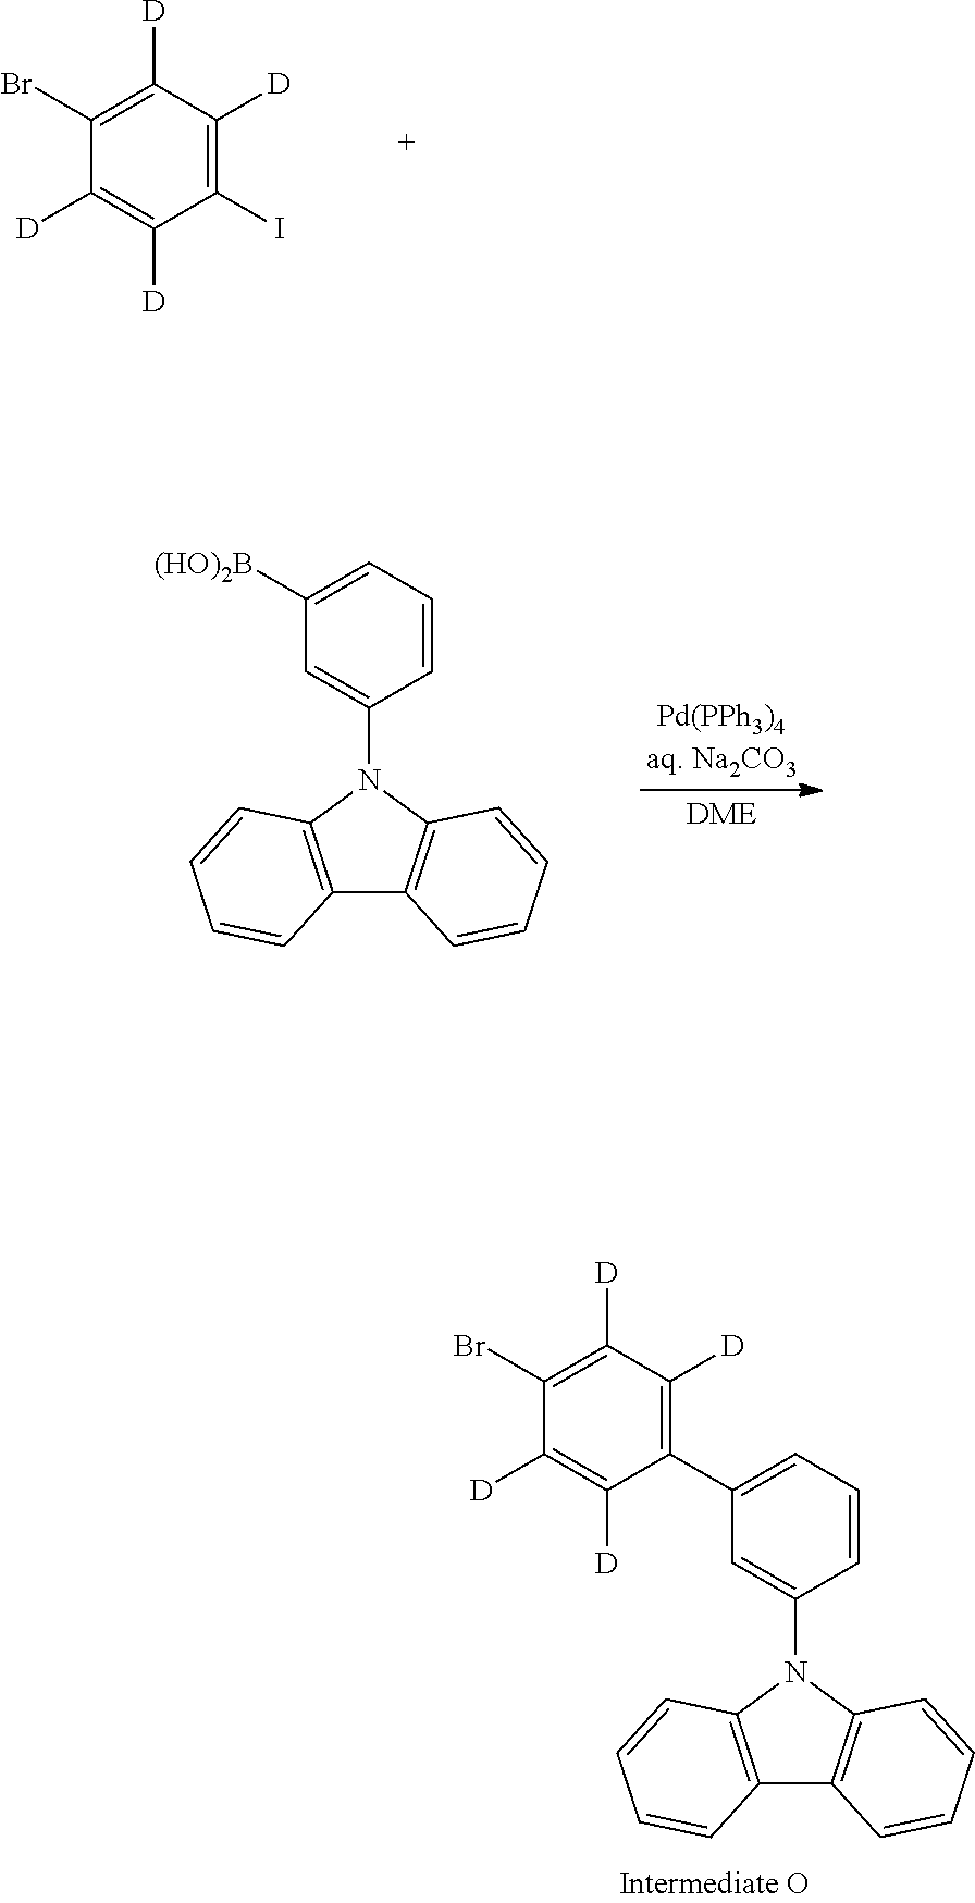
C1(Br)=C([D])C([D])=C(I)C([D])=C1[D].C1([(HO)2B])=CC=CC(N2C3=C(C4=C2C=CC=C4)C=CC=C3)=C1.C1=C(N2C3=C(C4=C2C=CC=C4)C=CC=C3)C=CC=C1C1=C([D])C([D])=C(Br)C([D])=C1[D]
